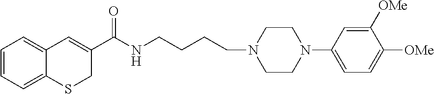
C1=CC=C2C(=C1)C=C(C(NCCCCN1CCN(C3=CC=C([OMe])C([OMe])=C3)CC1)=O)CS2
